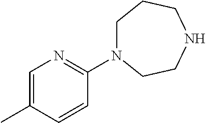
C1=C(C)C=CC(N2CCCNCC2)=N1
